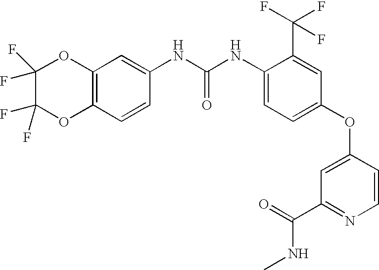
C12=C(C=C(NC(NC3=CC=C(OC4=CC(C(=O)NC)=NC=C4)C=C3C(F)(F)F)=O)C=C1)OC(F)(F)C(F)(F)O2
